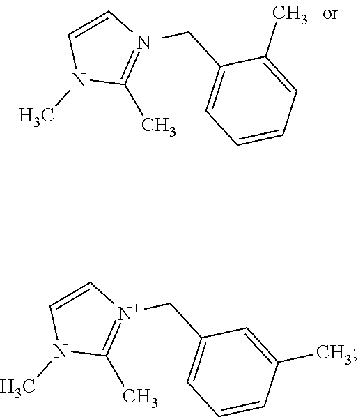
N1(C)C(C)=[N+](CC2=CC=CC=C2C)C=C1.N1(C)C(C)=[N+](CC2=CC=CC(C)=C2)C=C1
